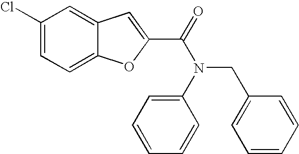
C1(C(=O)N(CC2=CC=CC=C2)C2=CC=CC=C2)=CC2=CC(Cl)=CC=C2O1
